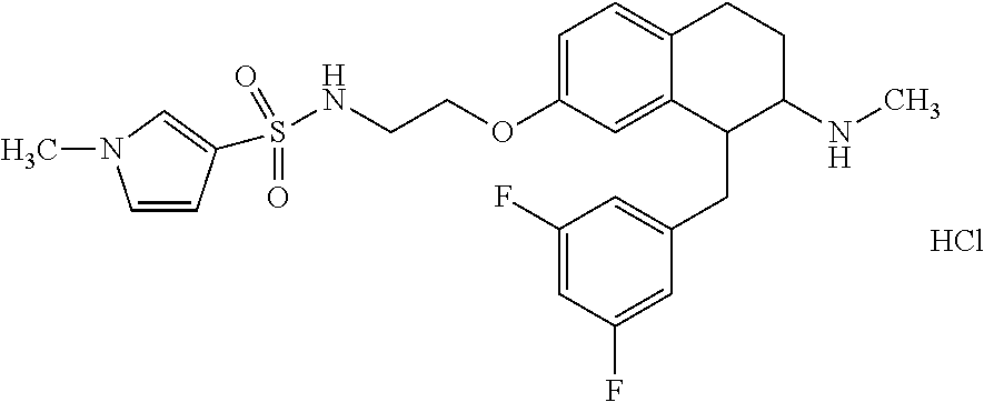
Cl.C1=C(OCCNS(=O)(=O)C2=CN(C)C=C2)C=C2C(=C1)CCC(NC)C2CC1=CC(F)=CC(F)=C1
